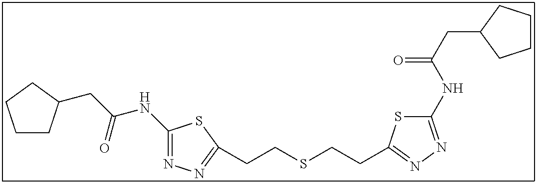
C1(NC(CC2CCCC2)=O)=NN=C(CCSCCC2=NN=C(NC(CC3CCCC3)=O)S2)S1
